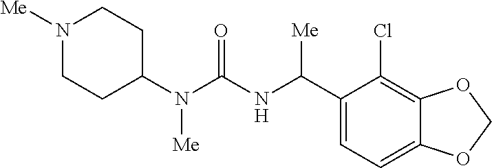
N1([Me])CCC(N(C(NC(C2=CC=C3C(=C2Cl)OCO3)[Me])=O)[Me])CC1
